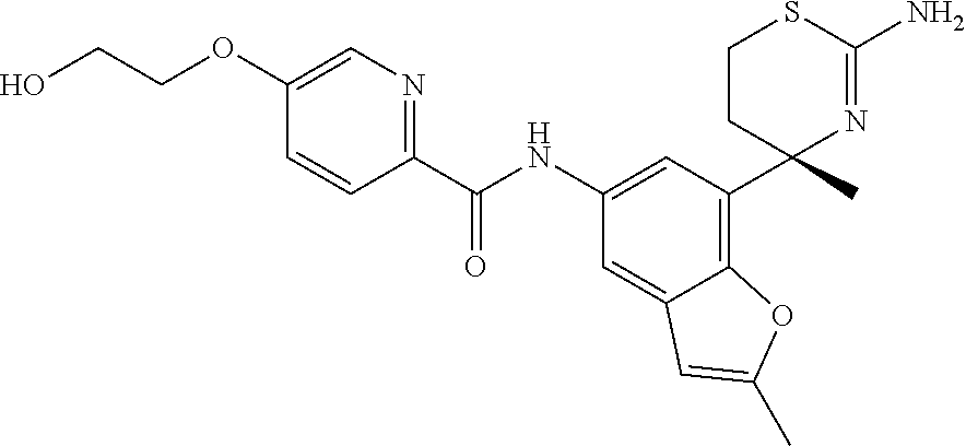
C1(C(NC2=CC(C3(C)N=C(N)SCC3)=C3C(=C2)C=C(C)O3)=O)=NC=C(OCCO)C=C1
